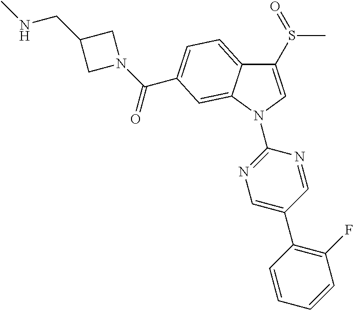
C1(S(=O)C)=CN(C2=NC=C(C3=C(F)C=CC=C3)C=N2)C2=CC(C(N3CC(CNC)C3)=O)=CC=C12
